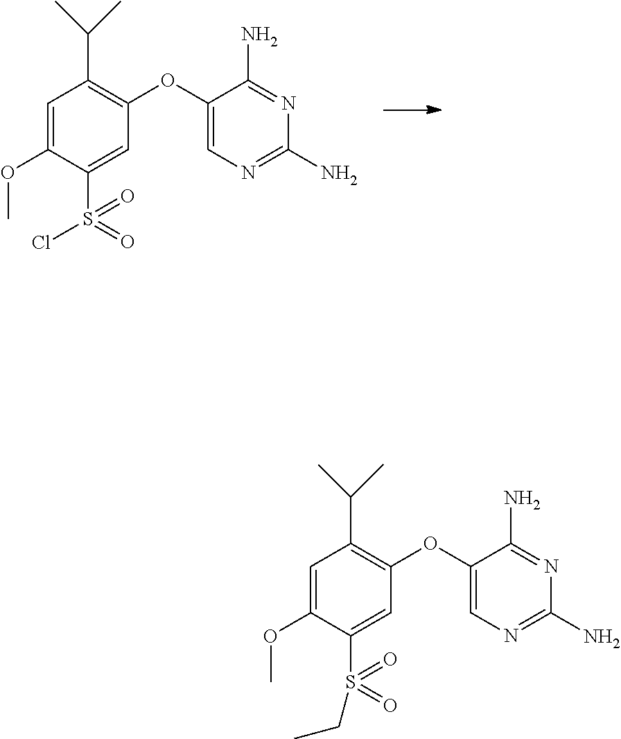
C1=C(OC)C(S(Cl)(=O)=O)=CC(OC2=CN=C(N)N=C2N)=C1C(C)C.C1=C(OC)C(S(CC)(=O)=O)=CC(OC2=CN=C(N)N=C2N)=C1C(C)C
